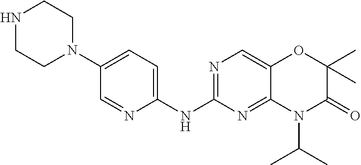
C1(NC2=NC=C3C(=N2)N(C(C)C)C(=O)C(C)(C)O3)=CC=C(N2CCNCC2)C=N1
